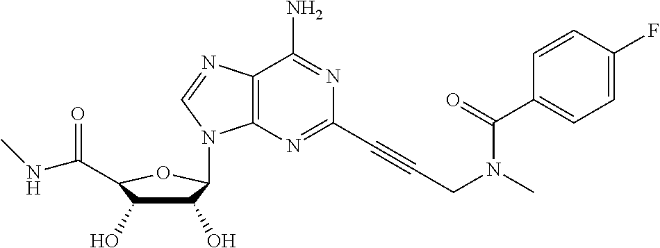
C12=C(N=C(C#CCN(C)C(C3=CC=C(F)C=C3)=O)N=C1N)N(C1C(O)C(O)C(C(=O)NC)O1)C=N2
